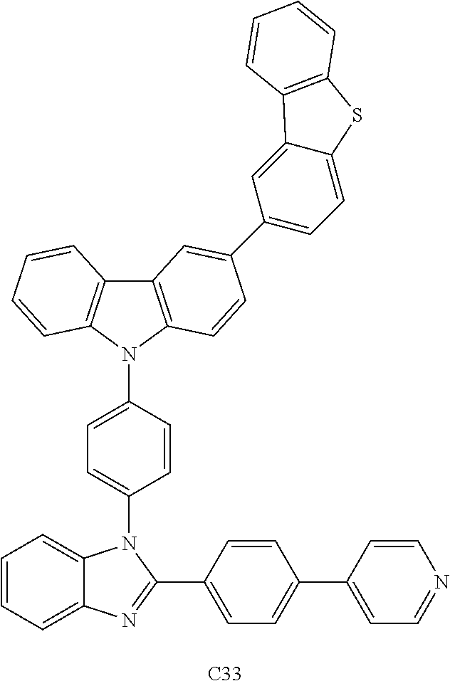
C1=CC=C2C(=C1)N(C1=CC=C(N3C4=C(C5=C3C=CC(C3=CC=C6C(=C3)C3=C(S6)C=CC=C3)=C5)C=CC=C4)C=C1)C(C1=CC=C(C3=CC=NC=C3)C=C1)=N2.[C33]
